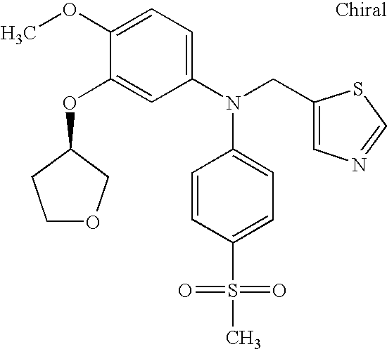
C1(OC)=CC=C(N(CC2=CN=CS2)C2=CC=C(S(C)(=O)=O)C=C2)C=C1OC1CCOC1
